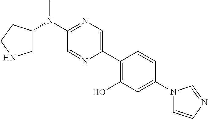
N(C1=NC=C(C2=C(O)C=C(N3C=CN=C3)C=C2)N=C1)(C)C1CNCC1
